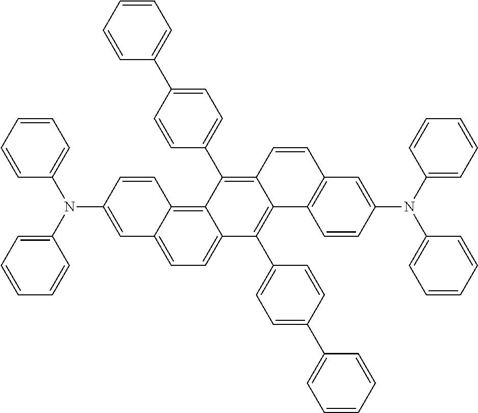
C1=C(N(C2=CC=CC=C2)C2=CC=CC=C2)C=CC2=C3C(=CC=C12)C(C1=CC=C(C2=CC=CC=C2)C=C1)=C1C(=C3C2=CC=C(C3=CC=CC=C3)C=C2)C=CC2=C1C=CC(N(C1=CC=CC=C1)C1=CC=CC=C1)=C2
